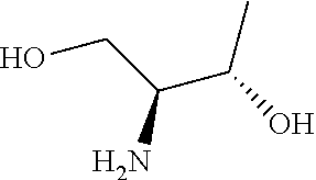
NC(C(O)C)CO
